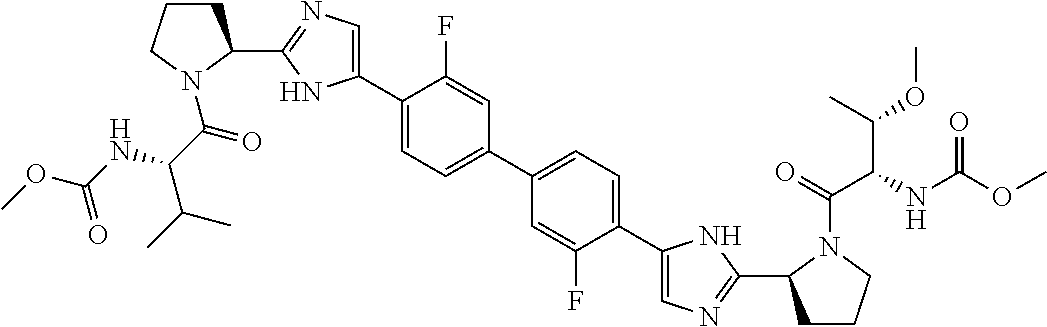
C1(C2=CN=C(C3CCCN3C(C(C(C)C)NC(OC)=O)=O)N2)=CC=C(C2=CC=C(C3=CN=C(C4CCCN4C(=O)C(NC(OC)=O)C(C)OC)N3)C(F)=C2)C=C1F
